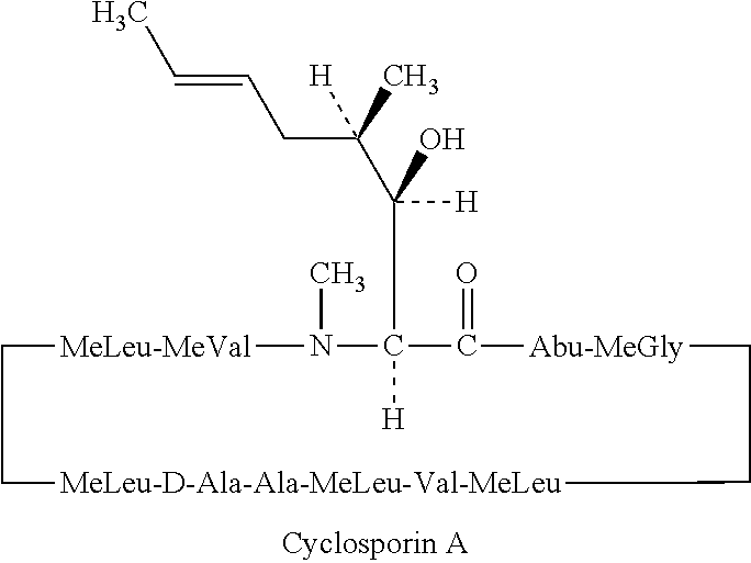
CC=CCC(C([H])(O)C1([H])N(C)[MeLeu-MeVal]CC[MeLeu-D-Ala-Ala-MeLeu-Val-MeLeu]CC[Abu-MeGly]C1=O)([H])C
